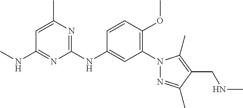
C1(N2N=C(C)C(CNC)=C2C)=C(OC)C=CC(NC2=NC(C)=CC(NC)=N2)=C1
